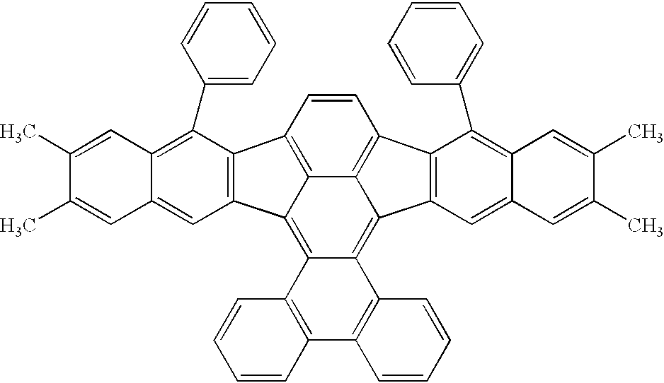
C1=CC2=C3C(=C4C(=C5C3=C1C1=C5C=C3C(=C1C1=CC=CC=C1)C=C(C)C(C)=C3)C1=C(C3=C4C=CC=C3)C=CC=C1)C1=C2C(C2=CC=CC=C2)=C2C(=C1)C=C(C)C(C)=C2
